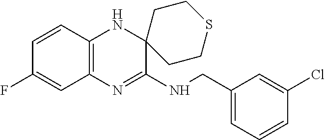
C12=C(N=C(NCC3=CC=CC(Cl)=C3)C3(N1)CCSCC3)C=C(F)C=C2
